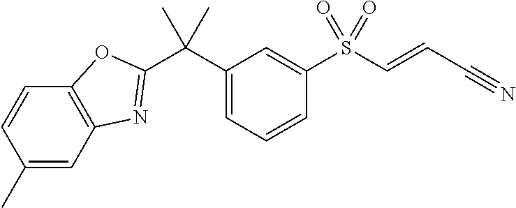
C1=CC=C(C(C)(C)C2=NC3=C(C=CC(C)=C3)O2)C=C1S(C=CC#N)(=O)=O
